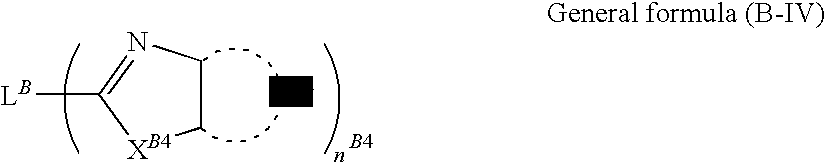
C1CN=C([LB])[XB4]1.[ZB4].[B4]
